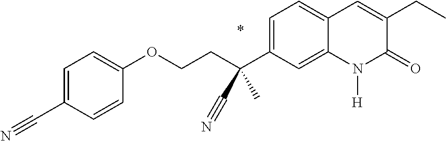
C(COC1=CC=C(C#N)C=C1)C(C1=CC=C2C(=C1)N([H])C(=O)C(CC)=C2)(C)C#N
